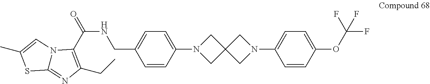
C1(CNC(=O)C2=C(CC)N=C3N2C=C(C)S3)=CC=C(N2CC3(C2)CN(C2=CC=C(OC(F)(F)F)C=C2)C3)C=C1
